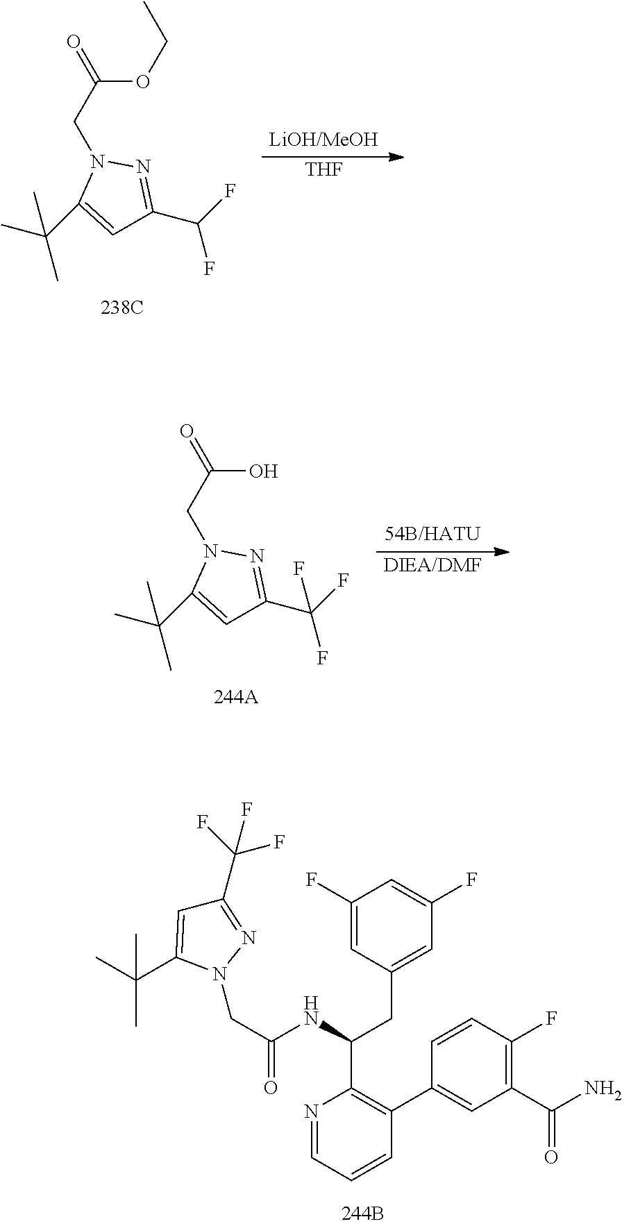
C1(F)=CC(CC(NC(CN2N=C(C(F)(F)F)C=C2C(C)(C)C)=O)C2=C(C3=CC(C(N)=O)=C(F)C=C3)C=CC=N2)=CC(F)=C1.N1(CC(=O)OCC)C(C(C)(C)C)=CC(C(F)F)=N1.[THF].[DIEA/DMF].N1(CC(=O)O)C(C(C)(C)C)=CC(C(F)(F)F)=N1
